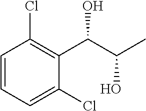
C1=CC=C(Cl)C(C(C(C)O)O)=C1Cl
